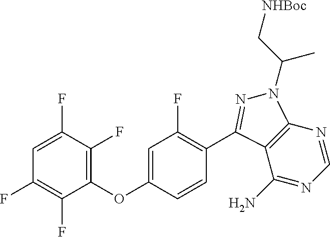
C1=C(F)C(F)=C(OC2=CC(F)=C(C3=NN(C(C[NHBoc])C)C4=C3C(N)=NC=N4)C=C2)C(F)=C1F
